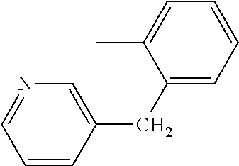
C1=CC(CC2=CC=CC=C2C)=CN=C1
